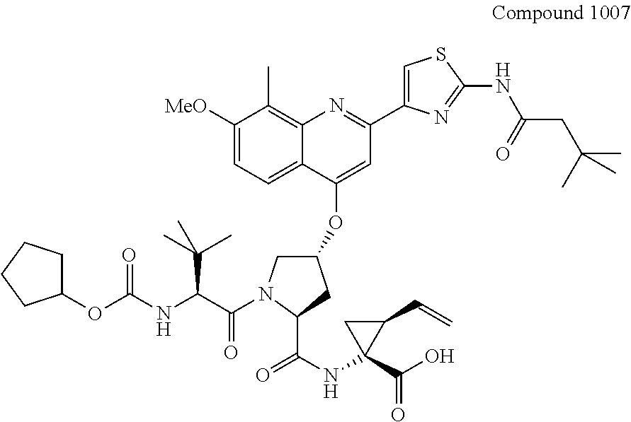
N(C1(C(O)=O)C(C=C)C1)C(C1N(C(C(NC(OC2CCCC2)=O)C(C)(C)C)=O)CC(OC2=CC(C3=CSC(NC(CC(C)(C)C)=O)=N3)=NC3=C(C)C([MeO])=CC=C23)C1)=O
